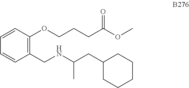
C1=CC(CNC(CC2CCCCC2)C)=C(OCCCC(OC)=O)C=C1
